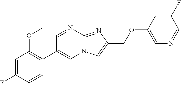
C1(OC)=C(C2=CN3C(=NC(COC4=CN=CC(F)=C4)=C3)N=C2)C=CC(F)=C1
